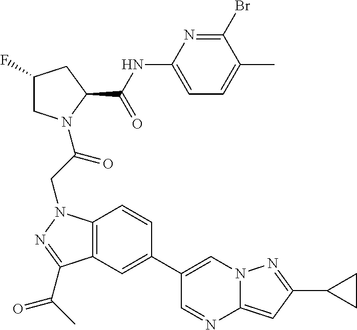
C1(F)CN(C(CN2C3=C(C(C(C)=O)=N2)C=C(C2=CN4C(=CC(C5CC5)=N4)N=C2)C=C3)=O)C(C(NC2=CC=C(C)C(Br)=N2)=O)C1
